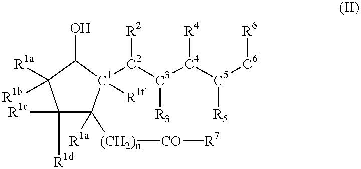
C1([R1c])([R1d])C([(CH2)n][CO][R7])([R1a])[C1]([C2]([C3]([C4]([C5]([C6][R6])[R5])[R4])[R3])[R2])([R1f])C(O)C1([R1a])[R1b]
